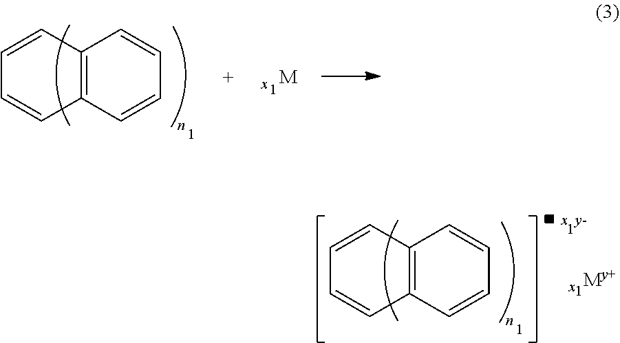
C12=C(C=CC=C1)C=CC=C2.C12=C(C=CC=C1)C=CC=C2
